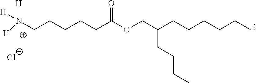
N([H])([H])(CCCCCC(OCC(CCCC)CCCCCC)=O)[H].[Cl-]
